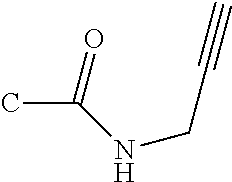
O=C(NCC#C)C
